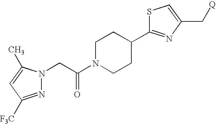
N1=C([F3C])C=C(C)N1CC(N1CCC(C2=NC(C[Q])=CS2)CC1)=O
